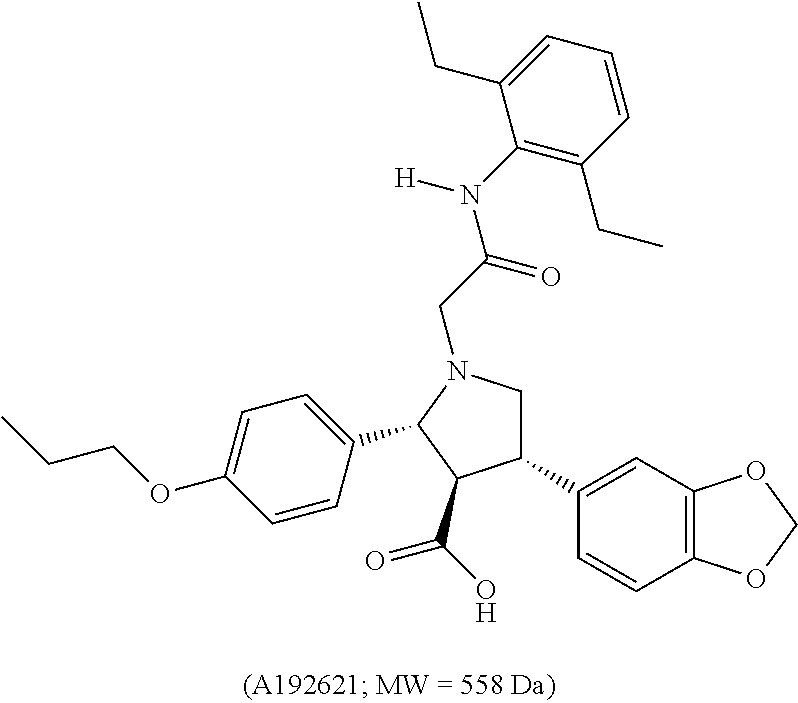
C12=C(C=C(C3CN(CC(=O)N(C4=C(CC)C=CC=C4CC)[H])C(C4=CC=C(OCCC)C=C4)C3C(O)=O)C=C1)OCO2
